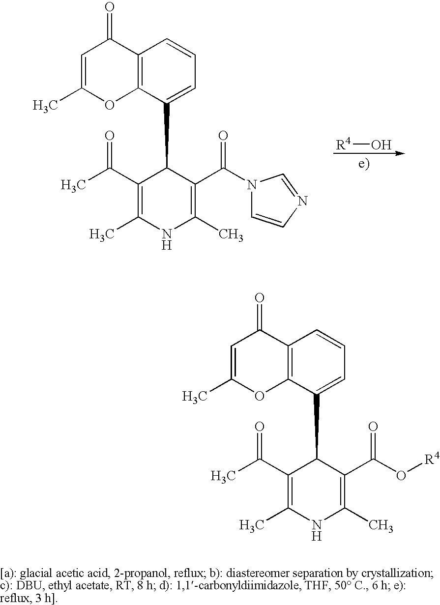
[R4]O.C1(=O)C=C(C)OC2=C1C=CC=C2C1C(C(C)=O)=C(C)NC(C)=C1C(=O)N1C=CN=C1.C1(=O)C=C(C)OC2=C1C=CC=C2C1C(C(C)=O)=C(C)NC(C)=C1C(=O)O[R4]
